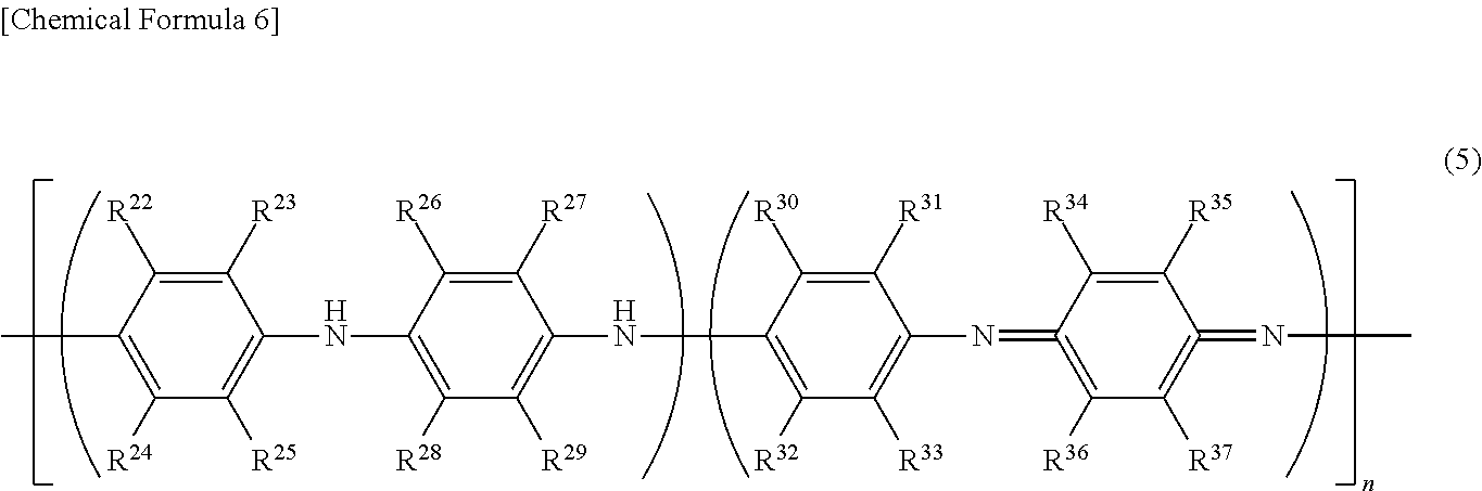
C1([R24])=C(C)C([R22])=C([R23])C(NC2=C([R28])C([R29])=C(NC3=C([R32])C([R33])=C(N=C4=C([R36])C([R37])=C(=NC)C([R35])=C4[R34])C([R31])=C3[R30])C([R27])=C2[R26])=C1[R25]
